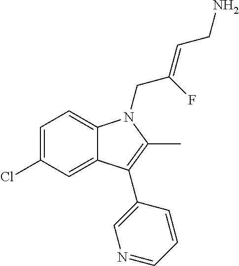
C1=C(Cl)C=C2C(=C1)N(CC(=CCN)F)C(C)=C2C1=CN=CC=C1
